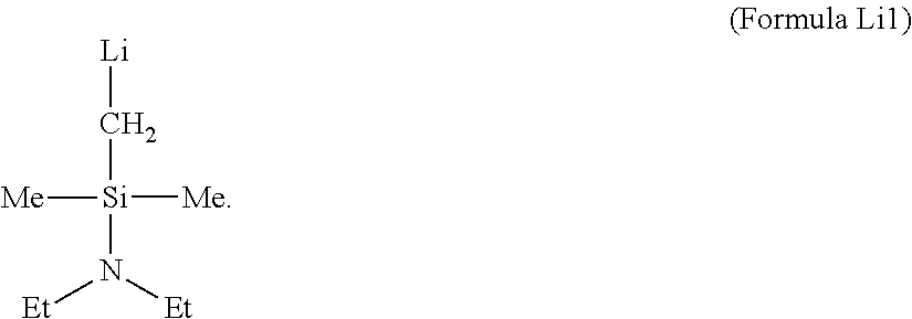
C([Si](N([Et])[Et])([Me])[Me])[Li]
